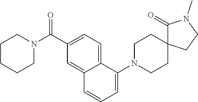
C1CCCN(C(=O)C2=CC=C3C(=C2)C=CC=C3N2CCC3(CC2)C(=O)N(C)CC3)C1
